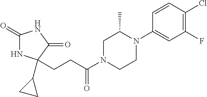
C1(=O)NC(CCC(N2CCN(C3=CC(F)=C(Cl)C=C3)C(C)C2)=O)(C2CC2)C(=O)N1
